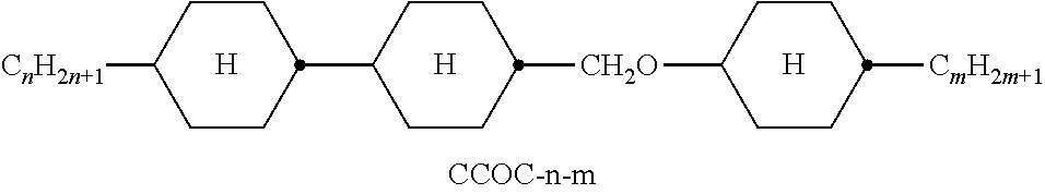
[H].[H].[H].C1CC([CH2O]C2CCC([CmH2m+1])CC2)CCC1C1CCC([CnH2n+1])CC1
